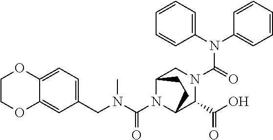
N(C(=O)N1CC2N(C(N(CC3=CC=C4C(=C3)OCCO4)C)=O)C(C1C(O)=O)CC2)(C1=CC=CC=C1)C1=CC=CC=C1
